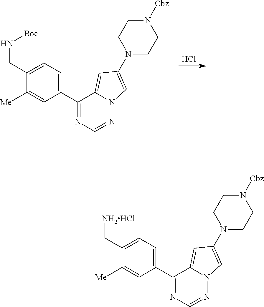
Cl.C1(CN[Boc])=CC=C(C2=NC=NN3C2=CC(N2CCN([Cbz])CC2)=C3)C=C1[Me].C1(C[NH2HCl])=CC=C(C2=NC=NN3C2=CC(N2CCN([Cbz])CC2)=C3)C=C1[Me]
